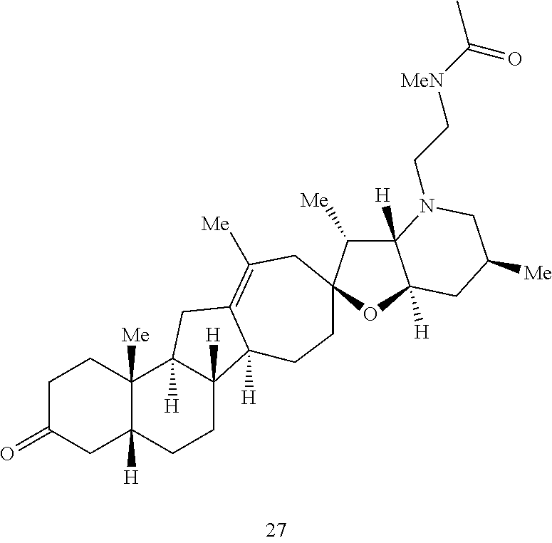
C1C(=O)CC2([H])C([Me])(C1)C1([H])C([H])(CC2)C2([H])C(=C([Me])CC3(CC2)C([Me])C2([H])C([H])(O3)CC([Me])CN2CC[MeN]C(C)=O)C1
